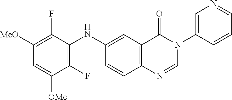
C1(NC2=C(F)C([OMe])=CC([MeO])=C2F)=CC2=C(C=C1)N=CN(C1=CN=CC=C1)C2=O
